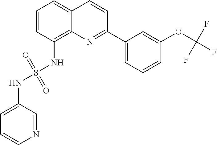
C1=CC(NS(=O)(=O)NC2=CC=CN=C2)=C2C(=C1)C=CC(C1=CC=CC(OC(F)(F)F)=C1)=N2
